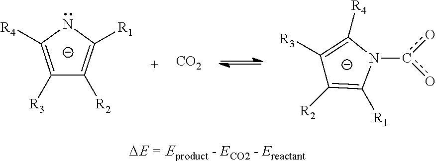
C1([R3])=C([R4])N(c(o)o)C([R1])=C1[R2].C1([R3])=C([R4])NC([R1])=C1[R2].[CO2]
